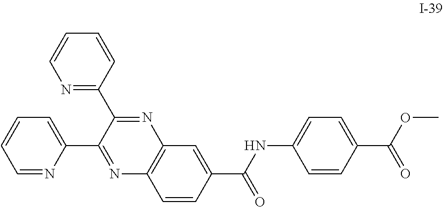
N1=C(C2=NC3=C(N=C2C2=CC=CC=N2)C=CC(C(=O)NC2=CC=C(C(=O)OC)C=C2)=C3)C=CC=C1
